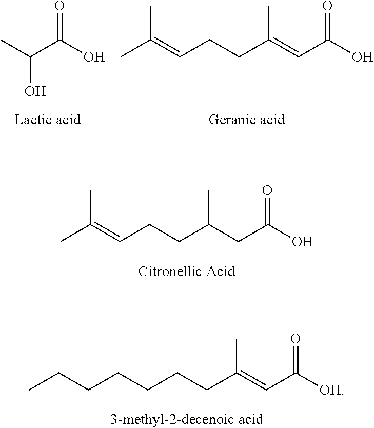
CC(C(O)=O)O.C(=CCCC(=CC(O)=O)C)(C)C.C(=CCCC(CC(O)=O)C)(C)C.C(CCCC(=CC([OH])=O)C)CCC
